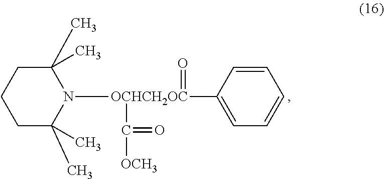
C1CC(C)(C)N([OCHCH2OC](C(=O)[OCH3])(=O)C2=CC=CC=C2)C(C)(C)C1
